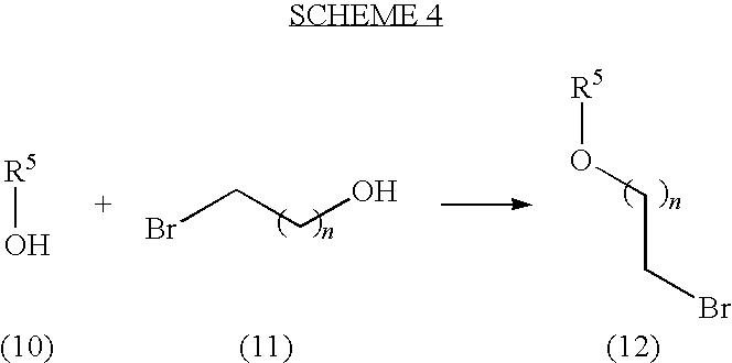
[R5]O.BrCCO.[R5]OCCBr
